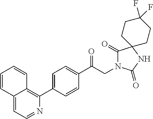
C1(C(CN2C(=O)C3(NC2=O)CCC(F)(F)CC3)=O)=CC=C(C2=C3C(=CC=N2)C=CC=C3)C=C1
